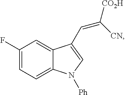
C1(F)=CC=C2C(=C1)C(C=C([CO2H])[CN])=CN2[Ph]
